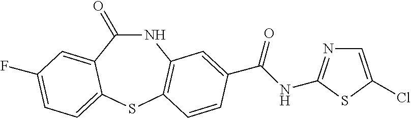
N1C(=O)C2=CC(F)=CC=C2SC2=C1C=C(C(NC1=NC=C(Cl)S1)=O)C=C2
